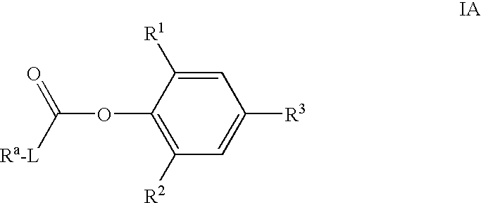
C1=C([R1])C(OC(=O)[Ra-L])=C([R2])C=C1[R3]
